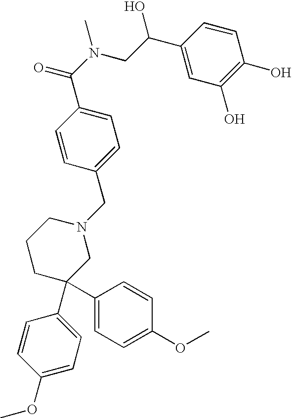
C1=C(C(N(CC(O)C2=CC(O)=C(O)C=C2)C)=O)C=CC(CN2CCCC(C3=CC=C(OC)C=C3)(C3=CC=C(OC)C=C3)C2)=C1
